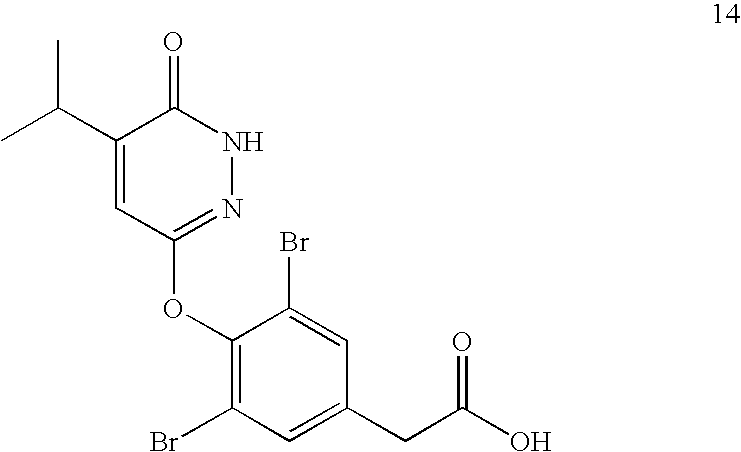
C1(OC2=NNC(=O)C(C(C)C)=C2)=C(Br)C=C(CC(O)=O)C=C1Br
